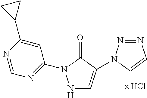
N1=NN(C2=CNN(C3=NC=NC(C4CC4)=C3)C2=O)C=C1
